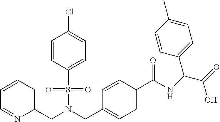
C1=CC=C(CN(S(=O)(=O)C2=CC=C(Cl)C=C2)CC2=CC=C(C(=O)NC(C(=O)O)C3=CC=C(C)C=C3)C=C2)N=C1
